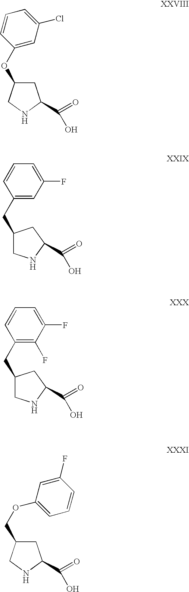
C1(OC2=CC(Cl)=CC=C2)CC(C(=O)O)NC1.C1C(C(=O)O)NCC1CC1=CC(F)=CC=C1.C1C(C(=O)O)NCC1CC1=C(F)C(F)=CC=C1.C1(COC2=CC=CC(F)=C2)CC(C(=O)O)NC1
